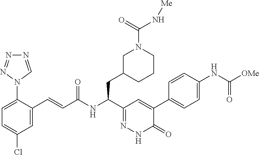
C1=C(N2N=NN=C2)C(C=CC(NC(C2=NNC(=O)C(C3=CC=C(NC([OMe])=O)C=C3)=C2)CC2CCCN(C(N[Me])=O)C2)=O)=CC(Cl)=C1
